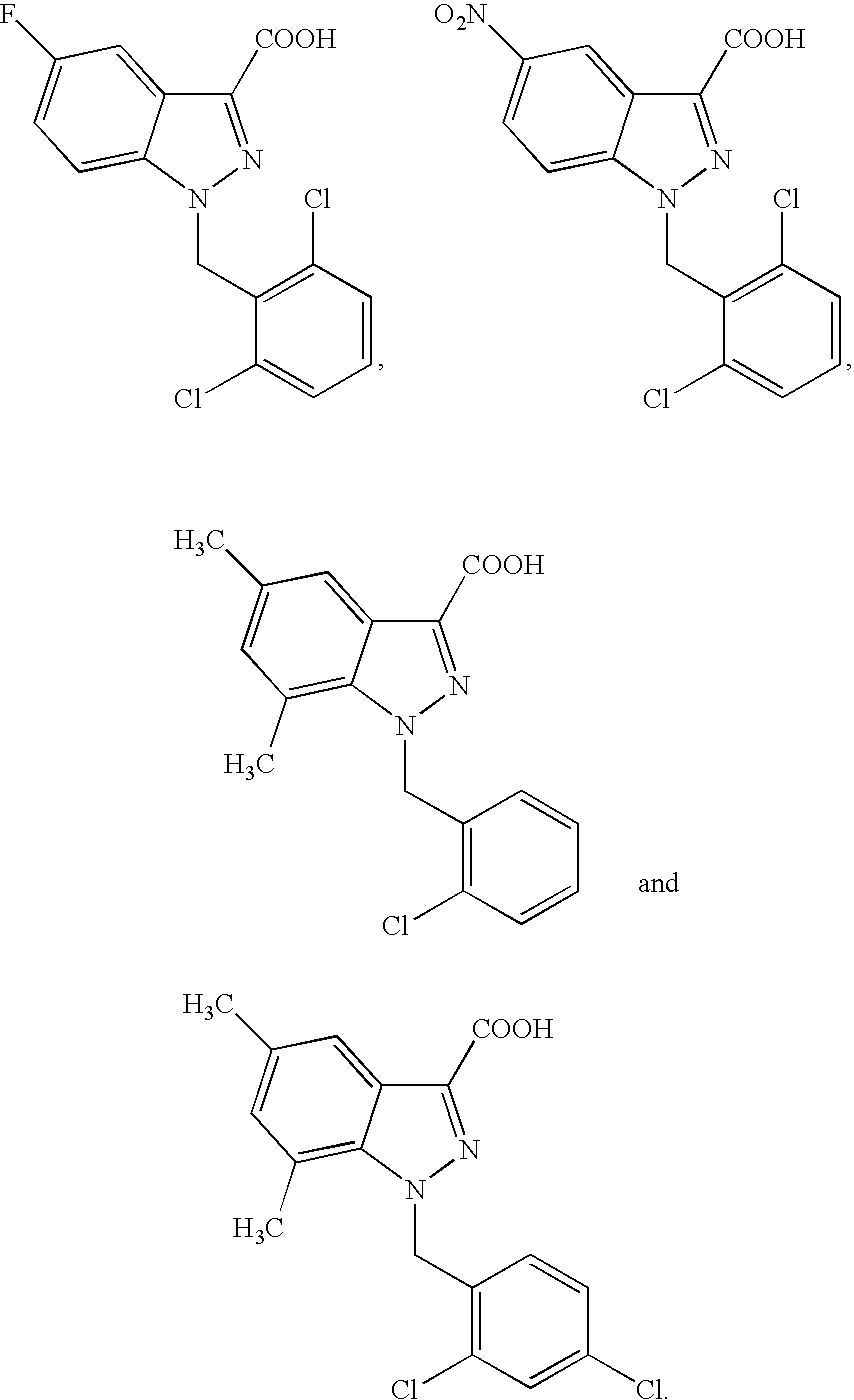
C1([COOH])=NN(CC2=C(Cl)C=CC=C2)C2=C(C)C=C(C)C=C12.C1([COOH])=NN(CC2=C(Cl)C=CC=C2Cl)C2=CC=C(F)C=C12.C1([COOH])=NN(CC2=C(Cl)C=CC=C2Cl)C2=CC=C([O2N])C=C12.C1([COOH])=NN(CC2=C(Cl)C=C(Cl)C=C2)C2=C(C)C=C(C)C=C12
